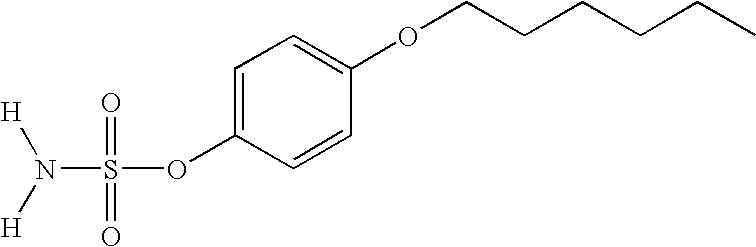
N(S(OC1=CC=C(OCCCCCC)C=C1)(=O)=O)([H])[H]
